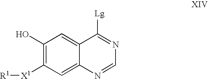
OC1=C([X1][R1])C=C2C(=C1)C([Lg])=NC=N2
